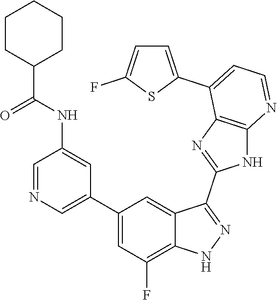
C1=NC=C(C2=CC(F)=C3C(=C2)C(C2=NC4=C(N2)N=CC=C4C2=CC=C(F)S2)=NN3)C=C1NC(=O)C1CCCCC1
